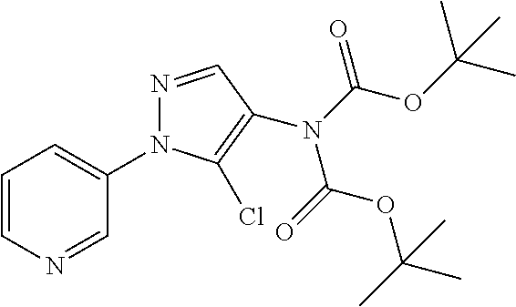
C1=CN=CC(N2N=CC(N(C(OC(C)(C)C)=O)C(=O)OC(C)(C)C)=C2Cl)=C1
